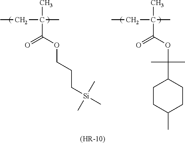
[(HR-10)].C(C)C(C)(C)C(OC(C1CCC(C)CC1)(C)C)=O.C(C)C(C)(C)C(OCCC[Si](C)(C)C)=O
